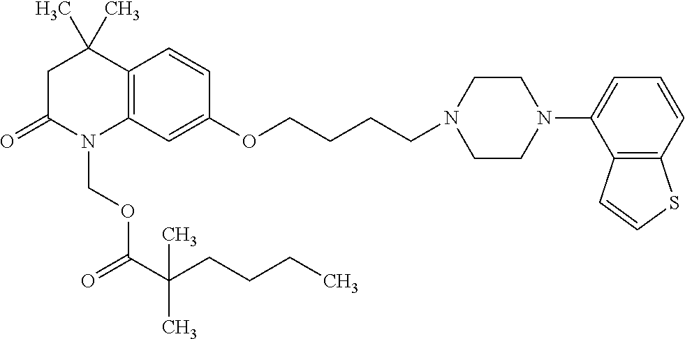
C12=C(C=C(OCCCCN3CCN(C4=CC=CC5=C4C=CS5)CC3)C=C1)N(COC(=O)C(CCCC)(C)C)C(=O)CC2(C)C
